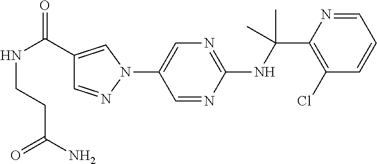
N(C(C1=C(Cl)C=CC=N1)(C)C)C1=NC=C(N2C=C(C(NCCC(N)=O)=O)C=N2)C=N1
